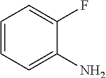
C1=CC=C(N)C(F)=C1
